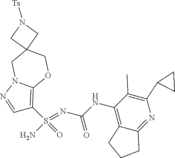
C(NC1=C2C(=NC(C3CC3)=C1C)CCC2)(N=S(N)(=O)C1=C2N(N=C1)CC1(CO2)CN([Ts])C1)=O
